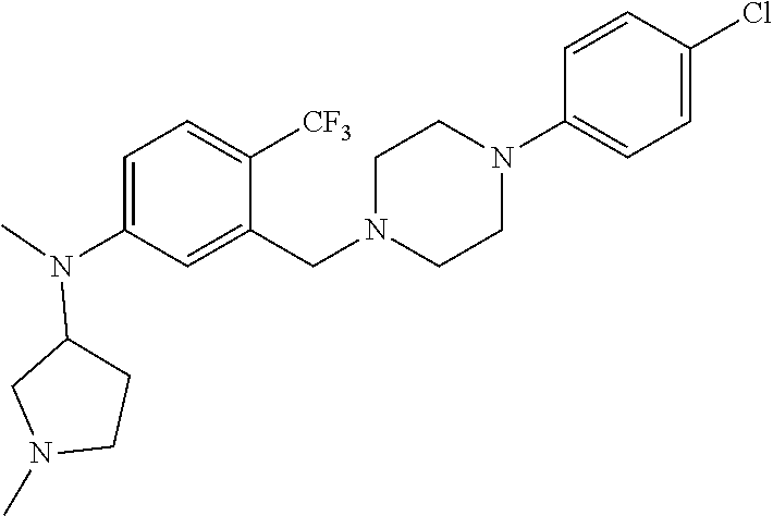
C1=C(N(C)C2CN(C)CC2)C=C(CN2CCN(C3=CC=C(Cl)C=C3)CC2)C([CF3])=C1
